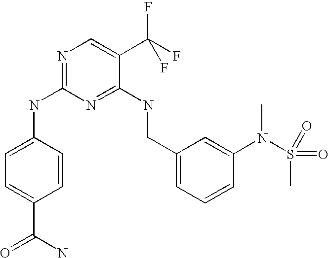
C1(CNC2=NC(NC3=CC=C(C(N)=O)C=C3)=NC=C2C(F)(F)F)=CC=CC(N(S(C)(=O)=O)C)=C1
